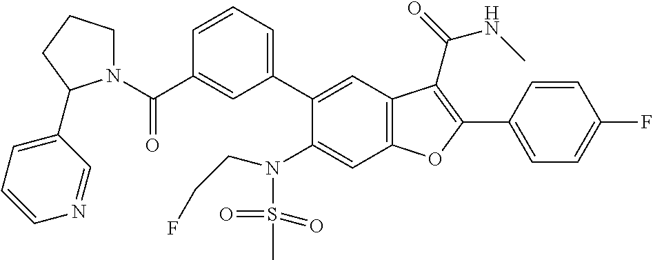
C1=CC=C(C2=CC3=C(C=C2N(S(C)(=O)=O)CCF)OC(C2=CC=C(F)C=C2)=C3C(NC)=O)C=C1C(N1CCCC1C1=CC=CN=C1)=O
